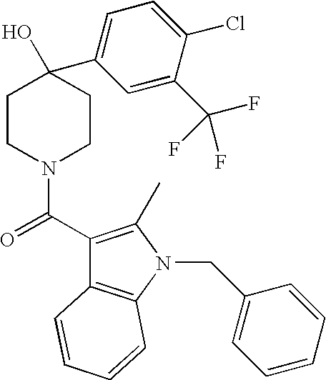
C1(C(=O)N2CCC(O)(C3=CC=C(Cl)C(C(F)(F)F)=C3)CC2)=C(C)N(CC2=CC=CC=C2)C2=C1C=CC=C2
